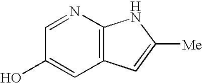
C1=NC2=C(C=C1O)C=C([Me])N2
